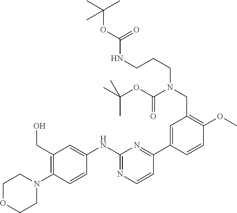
C1(NC2=CC(CO)=C(N3CCOCC3)C=C2)=NC=CC(C2=CC(CN(CCCNC(OC(C)(C)C)=O)C(OC(C)(C)C)=O)=C(OC)C=C2)=N1
